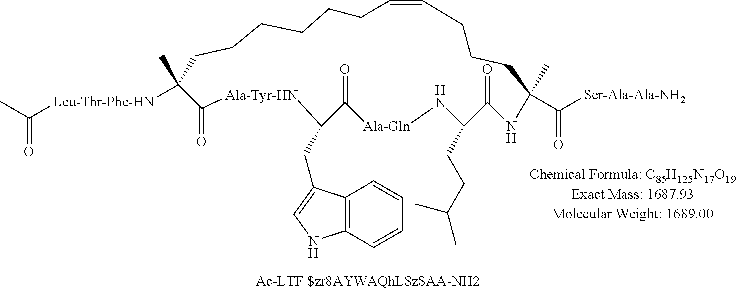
CC([Leu-Thr-Phe-HN]C1(C)CCCCCCC=CCCCC(C)(C([Ser-Ala-Ala-NH2])=O)NC(=O)C(CCC(C)C)N[Ala-Gln]C(=O)C(CC2=CNC3=C2C=CC=C3)[Ala-Tyr-HN]C1=O)=O
